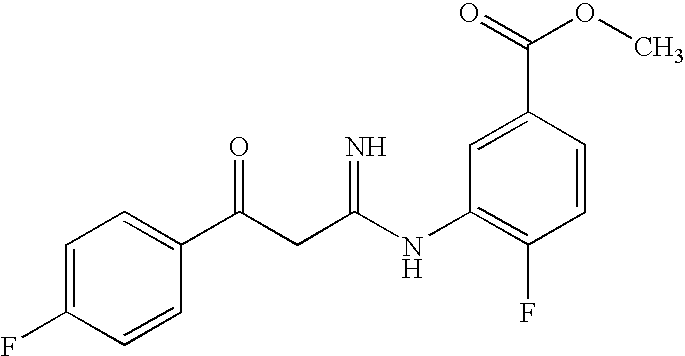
C1=C(F)C=CC(C(CC(NC2=C(F)C=CC(C(=O)OC)=C2)=N)=O)=C1
